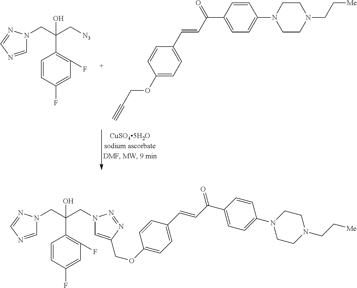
C1=CC(F)=CC(F)=C1C(CN1C=NC=N1)(C[N3])O.C1=CC(C=CC(C2=CC=C(N3CCN(CC[Me])CC3)C=C2)=O)=CC=C1OCC#C.C1=CC(F)=CC(F)=C1C(CN1C=NC=N1)(CN1C=C(COC2=CC=C(C=CC(C3=CC=C(N4CCN(CC[Me])CC4)C=C3)=O)C=C2)N=N1)O
